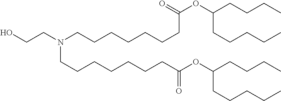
C(N(CCCCCCCC(OC(CCCC)CCCCC)=O)CCCCCCCC(OC(CCCC)CCCCC)=O)CO
